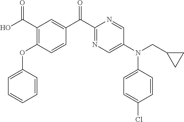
C1=C(OC2=C(C(O)=O)C=C(C(C3=NC=C(N(CC4CC4)C4=CC=C(Cl)C=C4)C=N3)=O)C=C2)C=CC=C1
